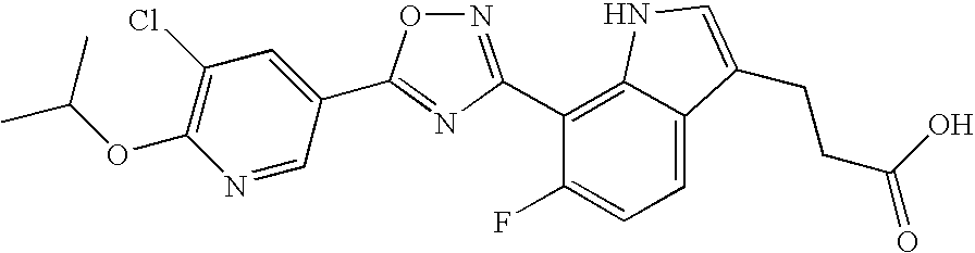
N1=C(C2=C3C(=CC=C2F)C(CCC(O)=O)=CN3)N=C(C2=CC(Cl)=C(OC(C)C)N=C2)O1
